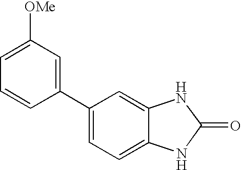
C1([OMe])=CC=CC(C2=CC=C3C(=C2)NC(=O)N3)=C1
